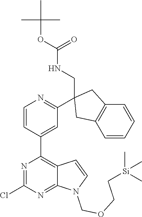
C1(C2=C3C(=NC(Cl)=N2)N(COCC[Si](C)(C)C)C=C3)=CC(C2(CNC(=O)OC(C)(C)C)CC3=C(C=CC=C3)C2)=NC=C1
